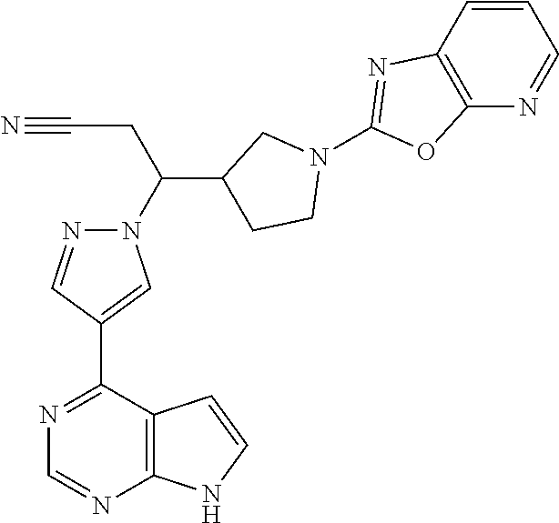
C1(C2=NC=NC3=C2C=CN3)=CN(C(CC#N)C2CN(C3=NC4=C(O3)N=CC=C4)CC2)N=C1
